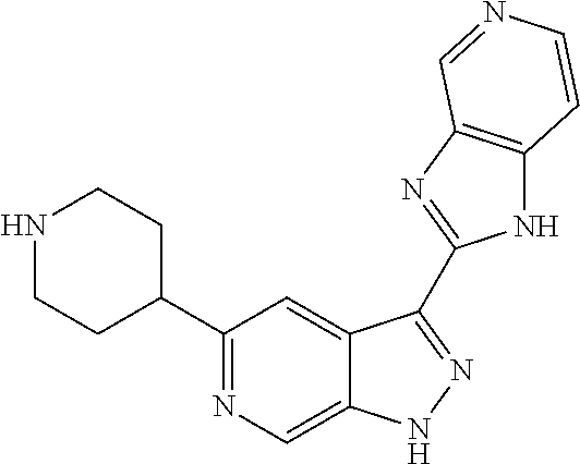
C1(C2=NC=C3C(=C2)C(C2=NC4=C(N2)C=CN=C4)=NN3)CCNCC1
